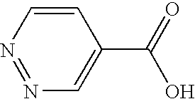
C1=CN=NC=C1C(O)=O
